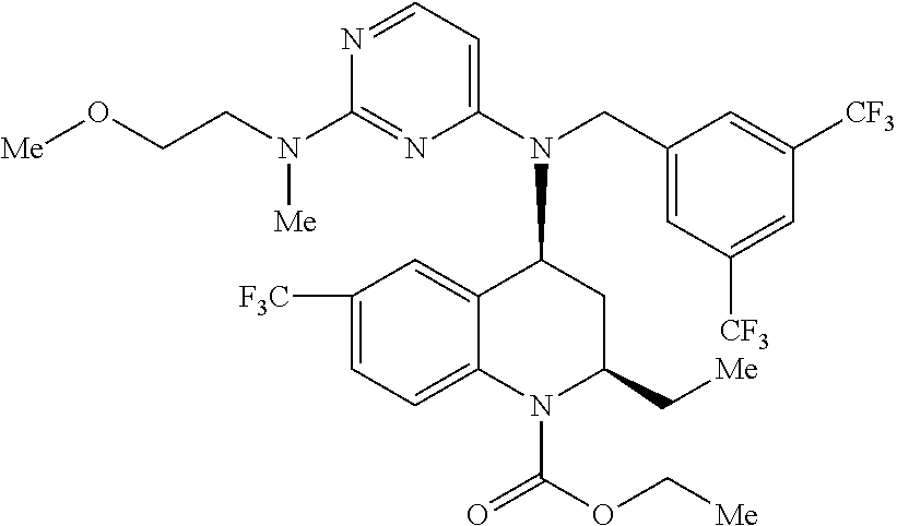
[F3C]C1=CC=C2C(=C1)C(N(CC1=CC([CF3])=CC([CF3])=C1)C1=CC=NC(N(CCO[Me])[Me])=N1)CC(C[Me])N2C(=O)OC[Me]
